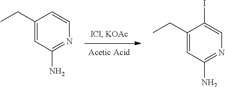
C1(CC)=CC(N)=NC=C1.C1(CC)=CC(N)=NC=C1I
